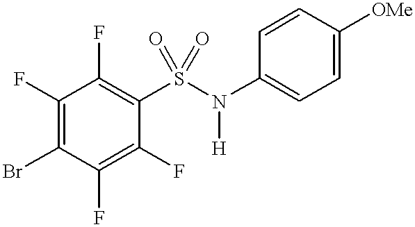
C1(F)=C(Br)C(F)=C(F)C(S(N([H])C2=CC=C([OMe])C=C2)(=O)=O)=C1F
